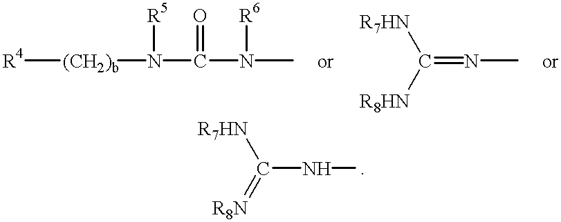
[R4][(CH2)b]N(C(N(C)[R6])=O)[R5].C(=NC)([R8HN])[R7HN].C(NC)(=[R8N])[R7HN]
